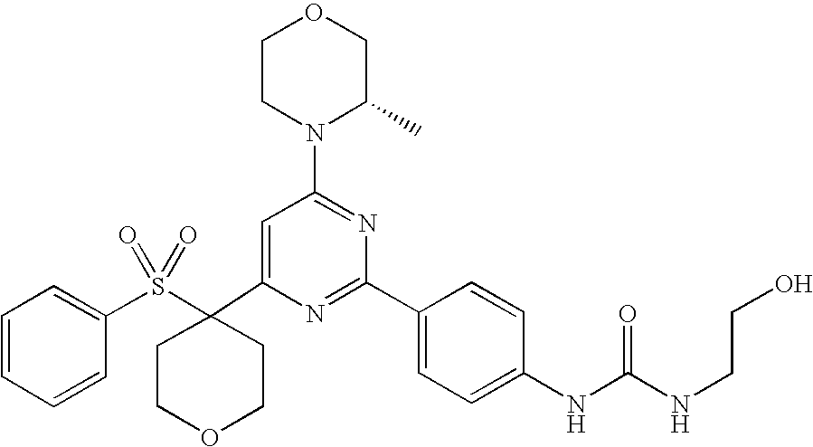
C1(C2(S(C3=CC=CC=C3)(=O)=O)CCOCC2)=CC(N2C(C)COCC2)=NC(C2=CC=C(NC(=O)NCCO)C=C2)=N1
